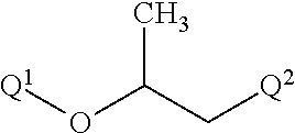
[Q1]OC(C)C[Q2]
